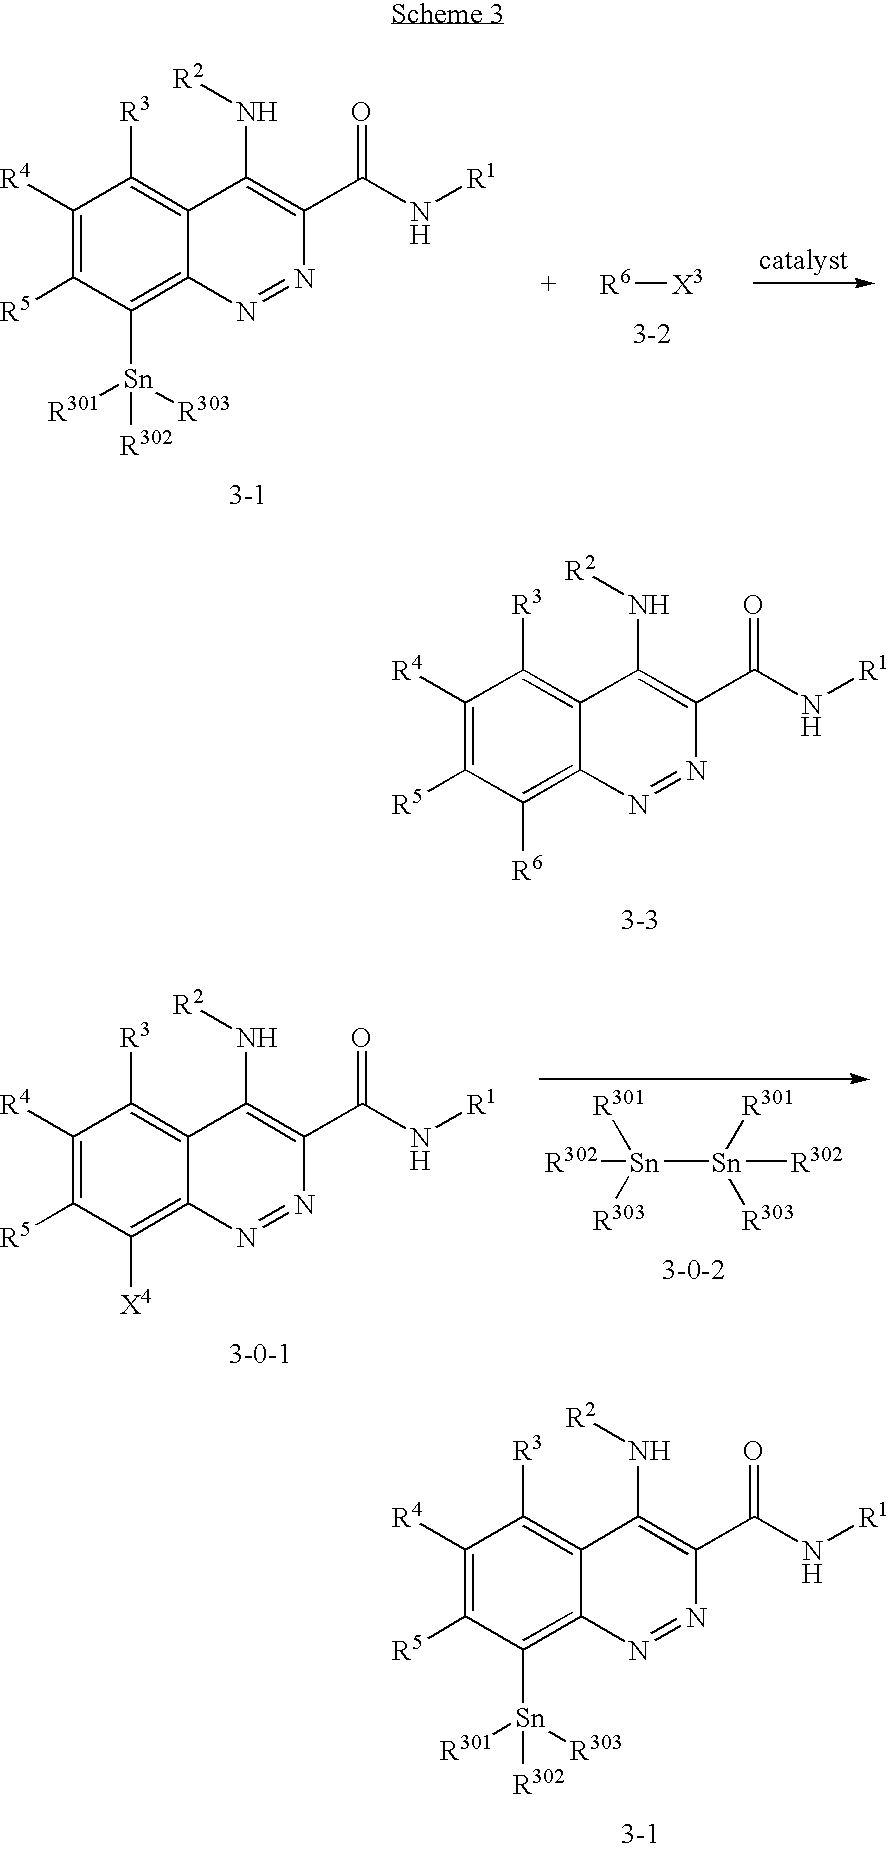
C1([R4])=C([R5])C([R6])=C2C(=C1[R3])C(N[R2])=C(C(N[R1])=O)N=N2.C1([R4])=C([R5])C([Sn]([R303])([R302])[R301])=C2C(=C1[R3])C(N[R2])=C(C(N[R1])=O)N=N2.C1([R4])=C([R5])C([Sn]([R303])([R302])[R301])=C2C(=C1[R3])C(N[R2])=C(C(N[R1])=O)N=N2.[R6][X3].C1([R4])=C([R5])C([X4])=C2C(=C1[R3])C(N[R2])=C(C(N[R1])=O)N=N2.[Sn]([Sn]([R301])([R302])[R303])([R301])([R302])[R303]
